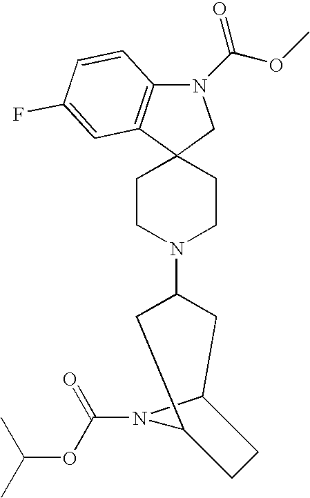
N1(C(=O)OC)C2=C(C3(C1)CCN(C1CC4N(C(OC(C)C)=O)C(C1)CC4)CC3)C=C(F)C=C2
